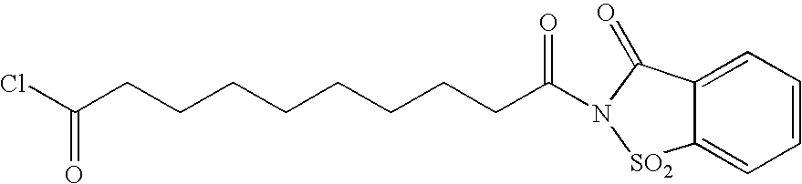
ClC(CCCCCCCCC(=O)N1[SO2]C2=CC=CC=C2C1=O)=O
